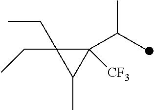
C1([CF3])(C(C)C)C(CC)(CC)C1C
